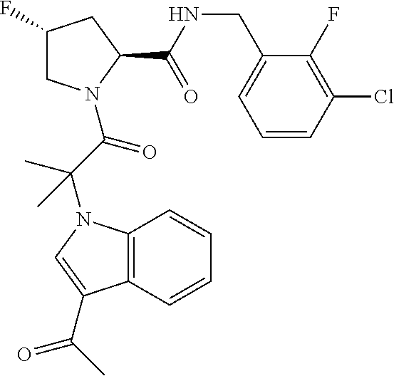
C1(F)CN(C(C(N2C3=C(C=CC=C3)C(C(C)=O)=C2)(C)C)=O)C(C(NCC2=CC=CC(Cl)=C2F)=O)C1
